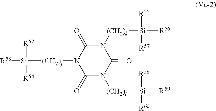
[R53][Si]([(CH2)j]N1C(=O)N([(CH2)l][Si]([R59])([R58])[R60])C(=O)N([(CH2)k][Si]([R56])([R55])[R57])C1=O)([R52])[R54]
